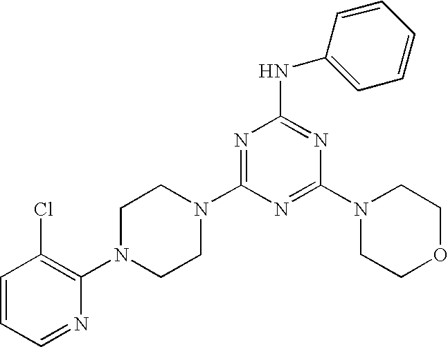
C1=CC=NC(N2CCN(C3=NC(NC4=CC=CC=C4)=NC(N4CCOCC4)=N3)CC2)=C1Cl
